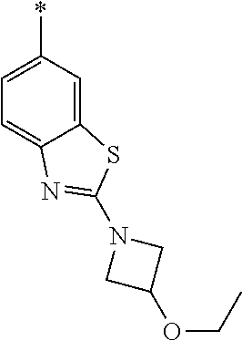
C12=CC(*)=CC=C1N=C(N1CC(OCC)C1)S2
